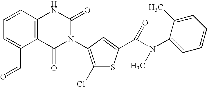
C12=C(C=CC=C1C=O)NC(=O)N(C1=C(Cl)SC(C(N(C3=CC=CC=C3C)C)=O)=C1)C2=O
